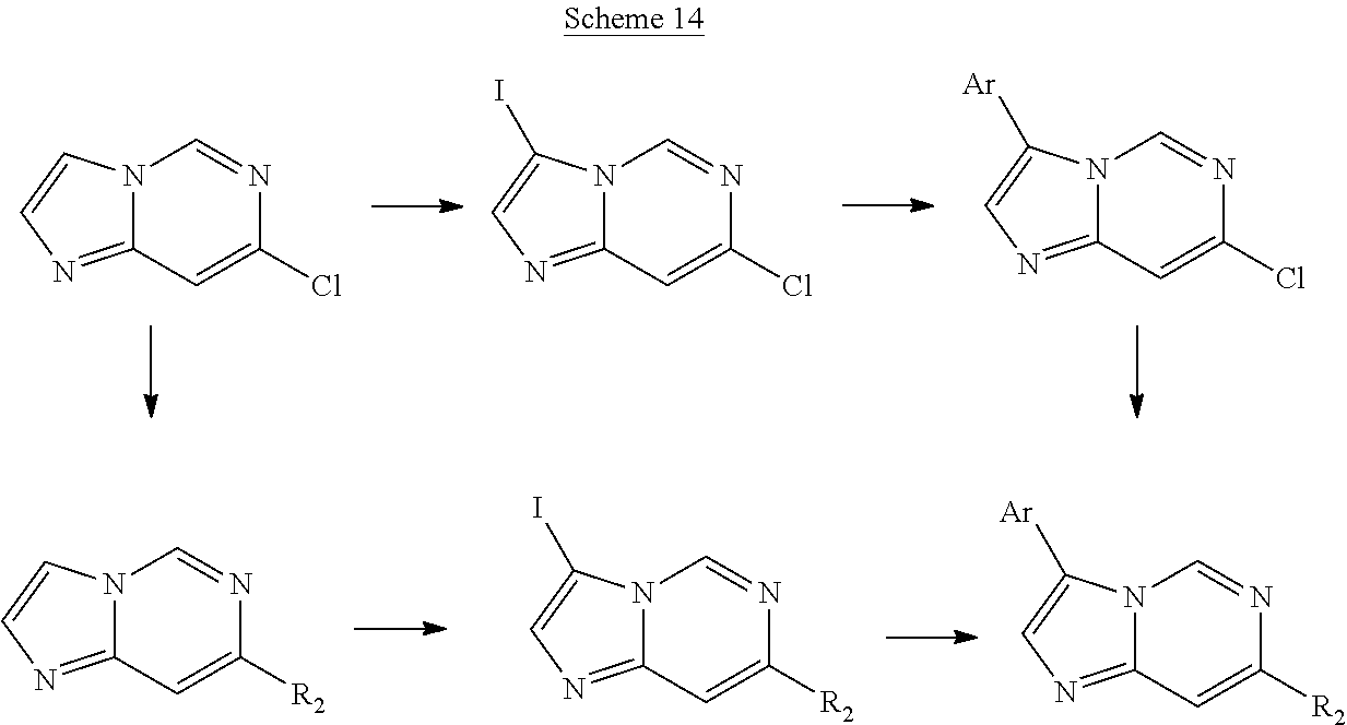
N12C(=NC=C1)C=C(Cl)N=C2.N12C(=NC=C1I)C=C(Cl)N=C2.N12C(=NC=C1[Ar])C=C(Cl)N=C2.N12C(=NC=C1)C=C([R2])N=C2.N12C(=NC=C1I)C=C([R2])N=C2.N12C(=NC=C1[Ar])C=C([R2])N=C2
